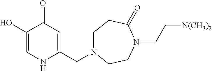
C1(O)=CNC(CN2CCC(=O)N(CC[N(CH3)2])CC2)=CC1=O
